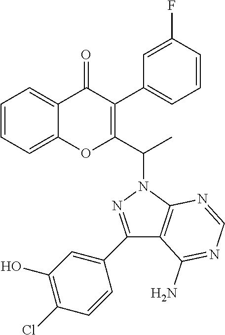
C1=CC=C2C(=C1)OC(C(N1N=C(C3=CC(O)=C(Cl)C=C3)C3=C1N=CN=C3N)C)=C(C1=CC=CC(F)=C1)C2=O
